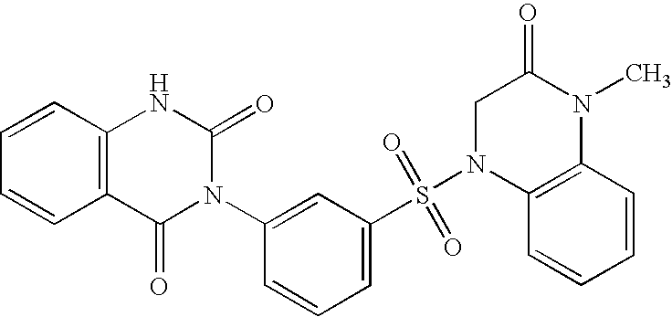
C1=CC2=C(C=C1)C(=O)N(C1=CC(S(N3C4=C(C=CC=C4)N(C)C(=O)C3)(=O)=O)=CC=C1)C(=O)N2
